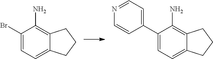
C1(Br)=CC=C2C(=C1N)CCC2.C1(C2=CC=NC=C2)=CC=C2C(=C1N)CCC2
